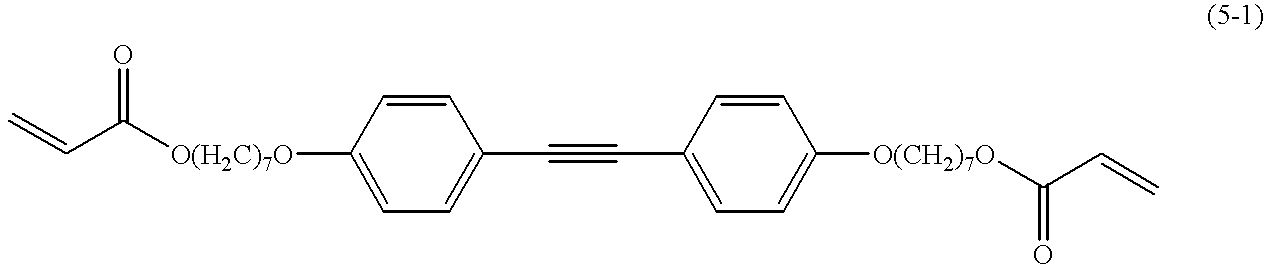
O=C(C=C)[O(H2C)7O]C1=CC=C(C#CC2=CC=C([O(CH2)7O]C(C=C)=O)C=C2)C=C1
